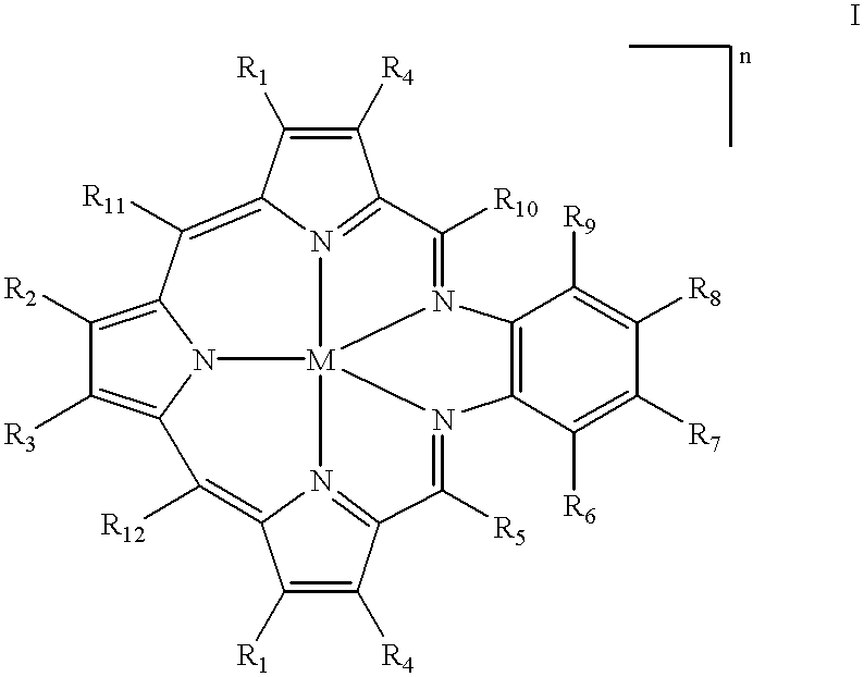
C1([R4])=C([R1])C2=C([R11])C3=C([R2])C([R3])=C4N3[M]356N2=C1C([R10])=N3C1=C(N5=C([R5])C2=N6C(=C4[R12])C([R1])=C2[R4])C([R6])=C([R7])C([R8])=C1[R9]
